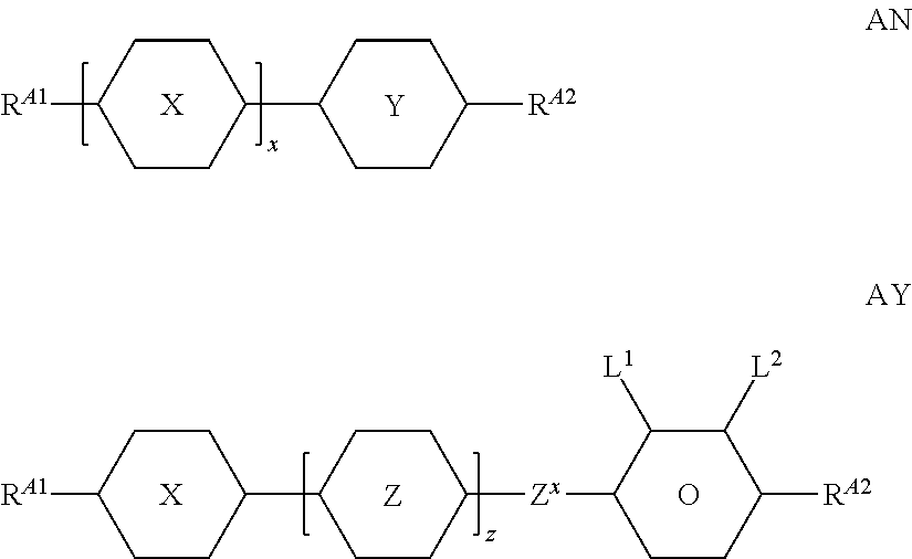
O.[X].[Z].[RA1]C1CCC(C2CCC([Zx]C3C([L1])C([L2])C([RA2])CC3)CC2)CC1.[RA1]C1CCC(C2CCC([RA2])CC2)CC1.[X].[Y]
